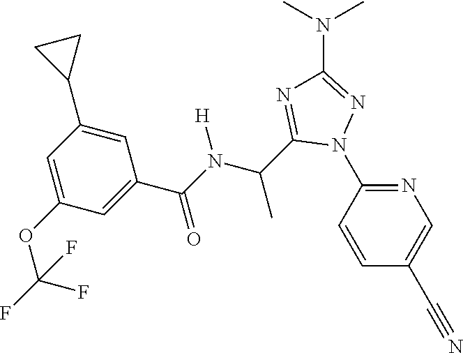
C1=CC(N2N=C(N(C)C)N=C2C(C)N([H])C(=O)C2=CC(OC(F)(F)F)=CC(C3CC3)=C2)=NC=C1C#N
